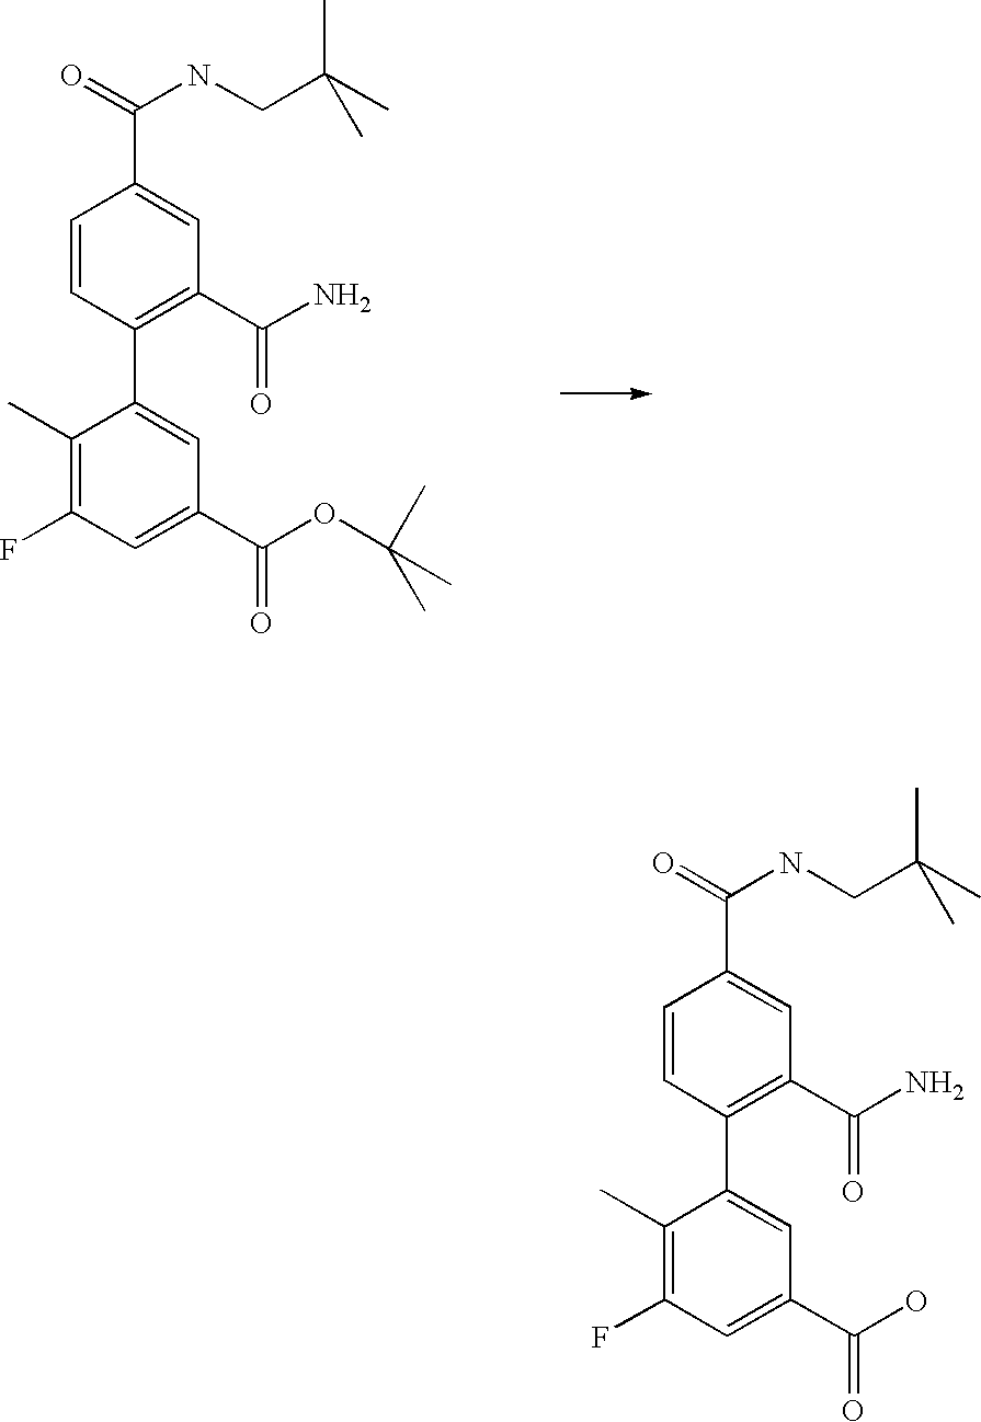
O=C(NCC(C)(C)C)C1=CC(C(N)=O)=C(C2=CC(C(OC(C)(C)C)=O)=CC(F)=C2C)C=C1.O=C(NCC(C)(C)C)C1=CC(C(N)=O)=C(C2=CC(C(O)=O)=CC(F)=C2C)C=C1
